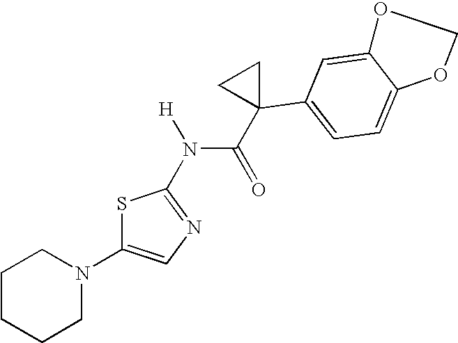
N1(C2=CN=C(N(C(=O)C3(C4=CC=C5C(=C4)OCO5)CC3)[H])S2)CCCCC1
